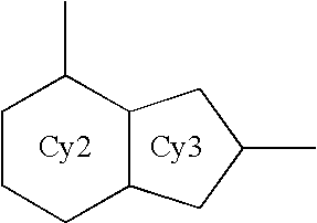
C1CCC2C(C1C)CC(C)C2.[Cy2]
